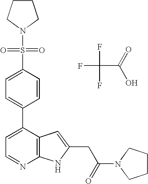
FC(F)(C(=O)O)F.S(C1=CC=C(C2=CC=NC3=C2C=C(CC(N2CCCC2)=O)N3)C=C1)(=O)(=O)N1CCCC1
